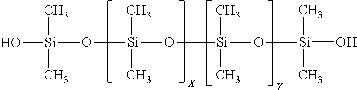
[Si](O)(O[Si](O[Si](O[Si](O)(C)C)(C)C)(C)C)(C)C
